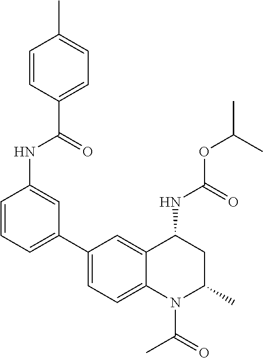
C(OC(C)C)(NC1CC(C)N(C(C)=O)C2=CC=C(C3=CC=CC(NC(C4=CC=C(C)C=C4)=O)=C3)C=C12)=O
